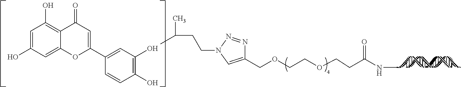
C1(COCCOCCC(NC)=O)=CN(CCC(C)C)N=N1.C1(O)=C(O)C=C(C2=CC(=O)C3=C(O)C=C(O)C=C3O2)C=C1
